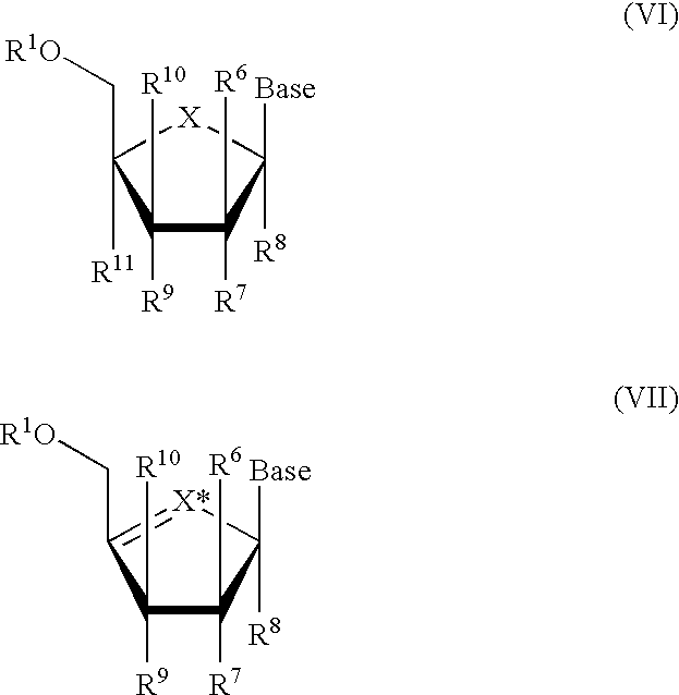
C1([R9])([R10])C([R7])([R6])C([Base])([R8])[X]C1(C[R1O])[R11].C1([R9])([R10])C([R7])([R6])C([Base])([R8])[X*]=C1C[R1O]
